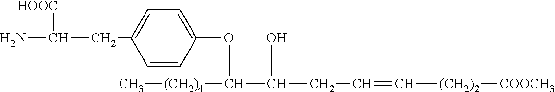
C[(CH2)4]C(C(CC=C[(CH2)2][COOCH3])O)OC1=CC=C(CC(N)[HOOC])C=C1
